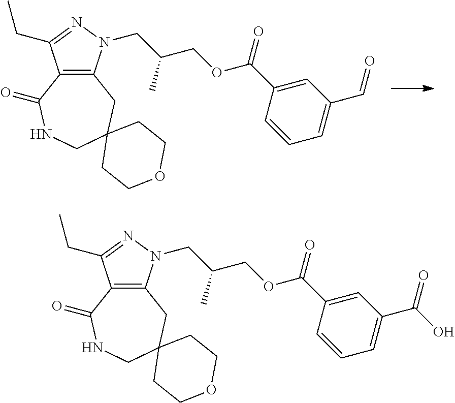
C12=C(N(CC(COC(C3=CC(C=O)=CC=C3)=O)C)N=C1CC)CC1(CNC2=O)CCOCC1.C12=C(N(CC(COC(C3=CC(C(=O)O)=CC=C3)=O)C)N=C1CC)CC1(CNC2=O)CCOCC1
